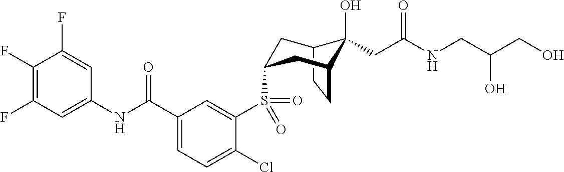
C1(F)=C(F)C=C(NC(C2=CC=C(Cl)C(S(=O)(=O)C3CC4C(O)(CC(NCC(CO)O)=O)C(CC4)C3)=C2)=O)C=C1F
